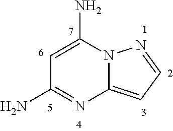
C1=C(N)N2C(=CC=N2)N=C1N
